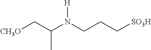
C(N(CCC[SO3H])[H])(C[CH3O])C
